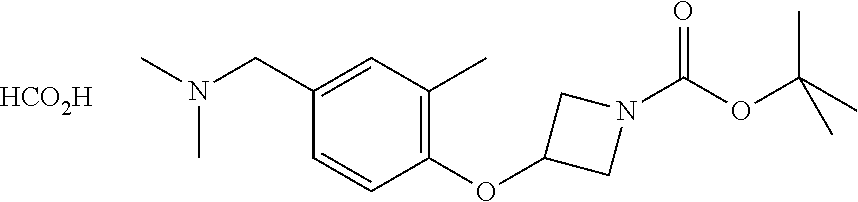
N(CC1=CC(C)=C(OC2CN(C(OC(C)(C)C)=O)C2)C=C1)(C)C.[HCO2H]
